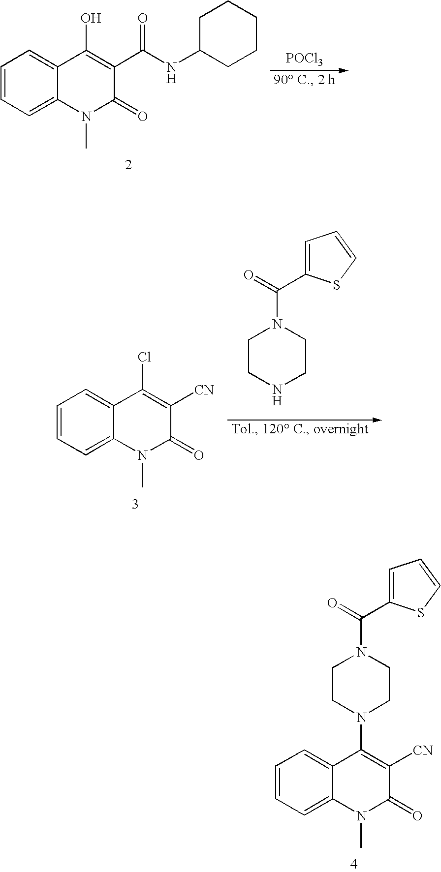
C1=CC=C2C(=C1)C(O)=C(C(NC1CCCCC1)=O)C(=O)N2C.[POCl3].C1CNCCN1C(=O)C1=CC=CS1.C1=CC=C2C(=C1)C(Cl)=C([CN])C(=O)N2C.C1=CC=C2C(=C1)C(N1CCN(C(=O)C3=CC=CS3)CC1)=C([CN])C(=O)N2C
